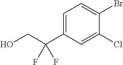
C(O)C(C1=CC=C(Br)C(Cl)=C1)(F)F
